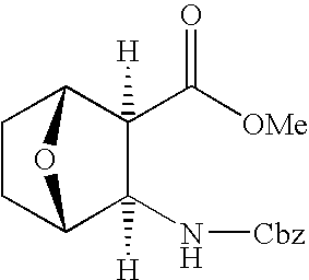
C1(N[Cbz])([H])C2CCC(C1(C([OMe])=O)[H])O2
